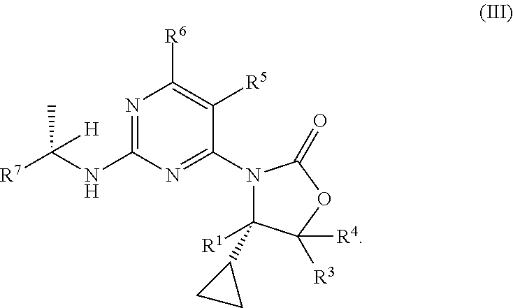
N1=C(NC(C)([R7])[H])N=C(N2C([R1])(C3CC3)C([R4])([R3])OC2=O)C([R5])=C1[R6]
